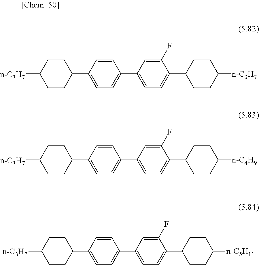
[n-C3H7]C1CCC(C2=CC=C(C3=CC=C(C4CCC([n-C3H7])CC4)C(F)=C3)C=C2)CC1.[n-C3H7]C1CCC(C2=CC=C(C3=CC=C(C4CCC([n-C4H9])CC4)C(F)=C3)C=C2)CC1.[n-C3H7]C1CCC(C2=CC=C(C3=CC=C(C4CCC([n-C5H11])CC4)C(F)=C3)C=C2)CC1
